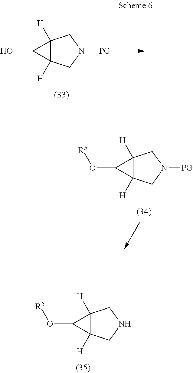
OC1C2([H])C1([H])CN([PG])C2.O(C1C2([H])C1([H])CN([PG])C2)[R5].O(C1C2([H])C1([H])CNC2)[R5]
